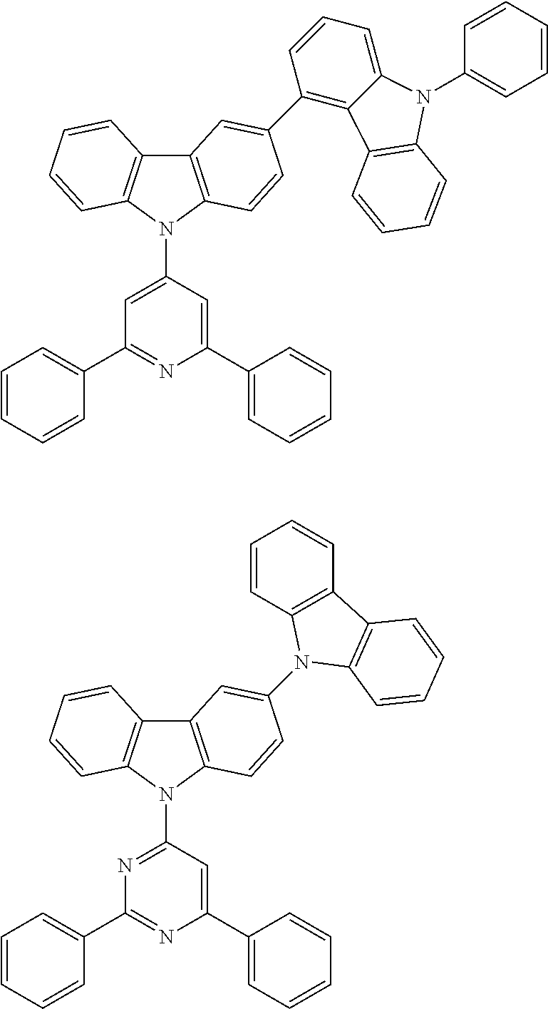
C1(C2=CC=CC=C2)=NC(C2=CC=CC=C2)=CC(N2C3=C(C4=C2C=CC=C4)C=C(C2=C4C(=CC=C2)N(C2=CC=CC=C2)C2=C4C=CC=C2)C=C3)=C1.C1(C2=CC=CC=C2)=NC(C2=CC=CC=C2)=CC(N2C3=C(C4=C2C=CC=C4)C=C(N2C4=C(C=CC=C4)C4=C2C=CC=C4)C=C3)=N1
